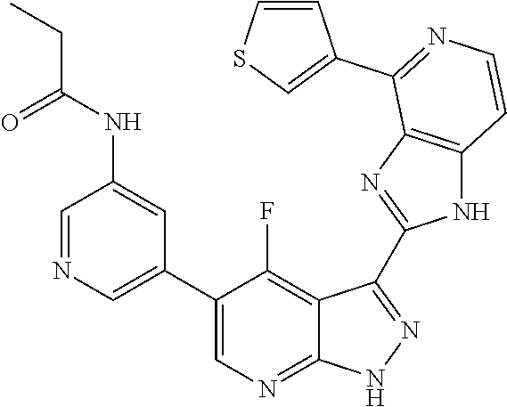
C1=NC=C(C2=CN=C3C(=C2F)C(C2=NC4=C(N2)C=CN=C4C2=CSC=C2)=N[N H]3)C=C1NC(CC)=O
